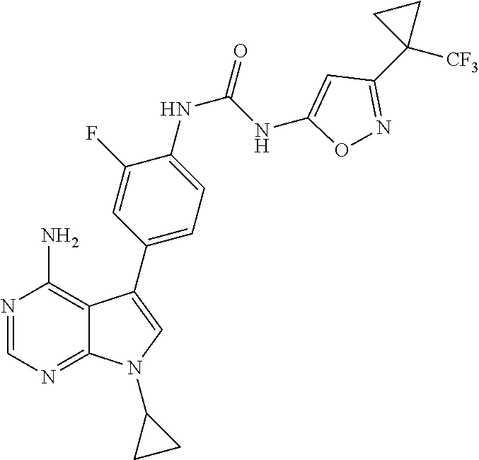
N1=CN=C2C(=C1N)C(C1=CC=C(NC(=O)NC3=CC(C4([CF3])CC4)=NO3)C(F)=C1)=CN2C1CC1
